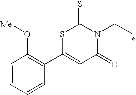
C1=CC=CC(C2=CC(=O)N(CC)C(=S)S2)=C1O[Me]
